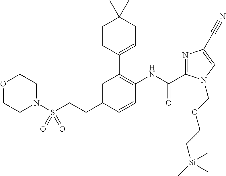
O1CCN(S(CCC2=CC(C3=CCC(C)(C)CC3)=C(NC(=O)C3=NC(C#N)=CN3COCC[Si](C)(C)C)C=C2)(=O)=O)CC1
